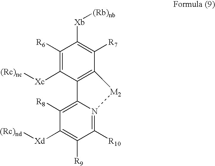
C1([R6])=C([Xc][(Rc)nc])C2=C(C([R7])=C1[Xb][(Rb)nb])[M2]N1=C([R10])C([R9])=C([Xd][(Rc)nd])C([R8])=C21
